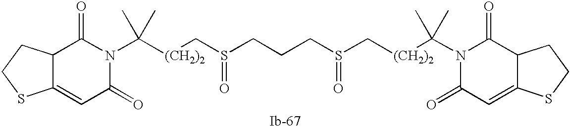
[(CH2)2](C(N1C(=O)C2C(=CC1=O)SCC2)(C)C)CS(CCCS(C[(CH2)2]C(N1C(=O)C=C2C(C1=O)CCS2)(C)C)=O)=O
